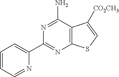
C1(C2=NC3=C(C(N)=N2)C([CO2CH3])=CS3)=CC=CC=N1
